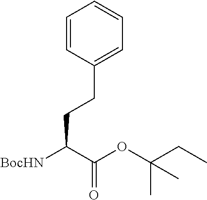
C1=CC(CCC([BocHN])C(OC(CC)(C)C)=O)=CC=C1
